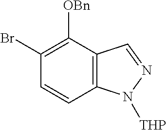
C1([OBn])=C(Br)C=CC2=C1C=NN2[THP]
